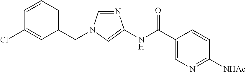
C1(CN2C=NC(NC(C3=CN=C([NHAc])C=C3)=O)=C2)=CC=CC(Cl)=C1
